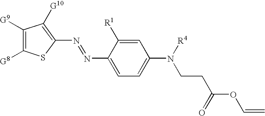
N(=NC1=CC=C(N([R4])CCC(OC=C)=O)C=C1[R1])C1=C([G10])C([G9])=C([G8])S1
